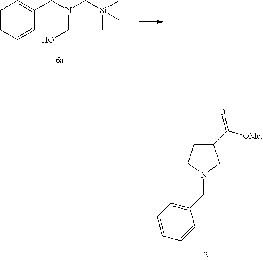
C1=CC=CC(CN(C[Si](C)(C)C)CO)=C1.C1(C([OMe])=O)CCN(CC2=CC=CC=C2)C1
